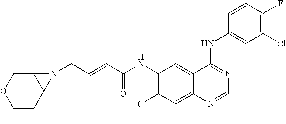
N1(CC=CC(NC2=C(OC)C=C3C(=C2)C(NC2=CC(Cl)=C(F)C=C2)=NC=N3)=O)C2C1CCOC2
